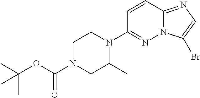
C1=CC2=NC=C(Br)N2N=C1N1CCN(C(OC(C)(C)C)=O)CC1C
